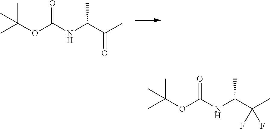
C(C)(NC(=O)OC(C)(C)C)C(C)=O.C(C)(NC(=O)OC(C)(C)C)C(C)(F)F
